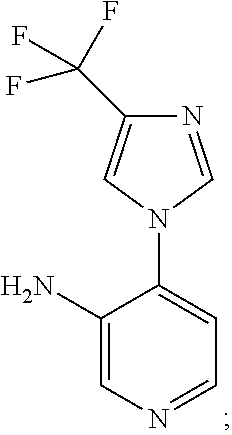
N1=CN(C2=CC=NC=C2N)C=C1C(F)(F)F
